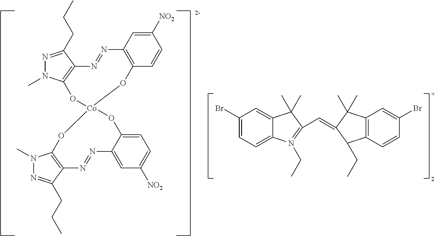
N1=C(CCC)C2=C(N1C)O[Co]1(OC3=C(N=N2)C=C([NO2])C=C3)OC2=C(C(CCC)=NN2C)N=NC2=CC([NO2])=CC=C2O1.C1(Br)=CC=C2C(=C1)C(C)(C)C(C=C1C(CC)C3=C(C=C(Br)C=C3)C1(C)C)=N2CC
